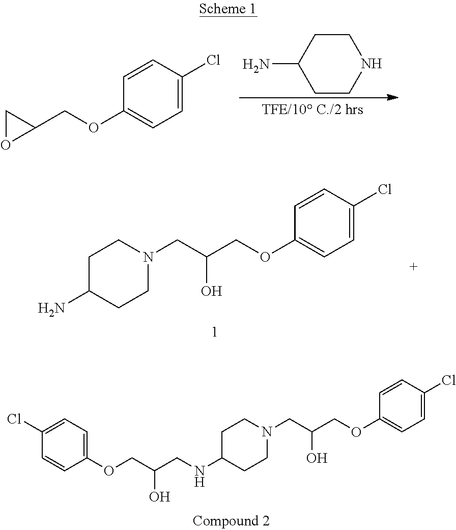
C1CC(N)CCN1.C1=CC(OCC2CO2)=CC=C1Cl.O(CC(CN1CCC(N)CC1)O)C1=CC=C(Cl)C=C1.C1=C(Cl)C=CC(OCC(CNC2CCN(CC(COC3=CC=C(Cl)C=C3)O)CC2)O)=C1
